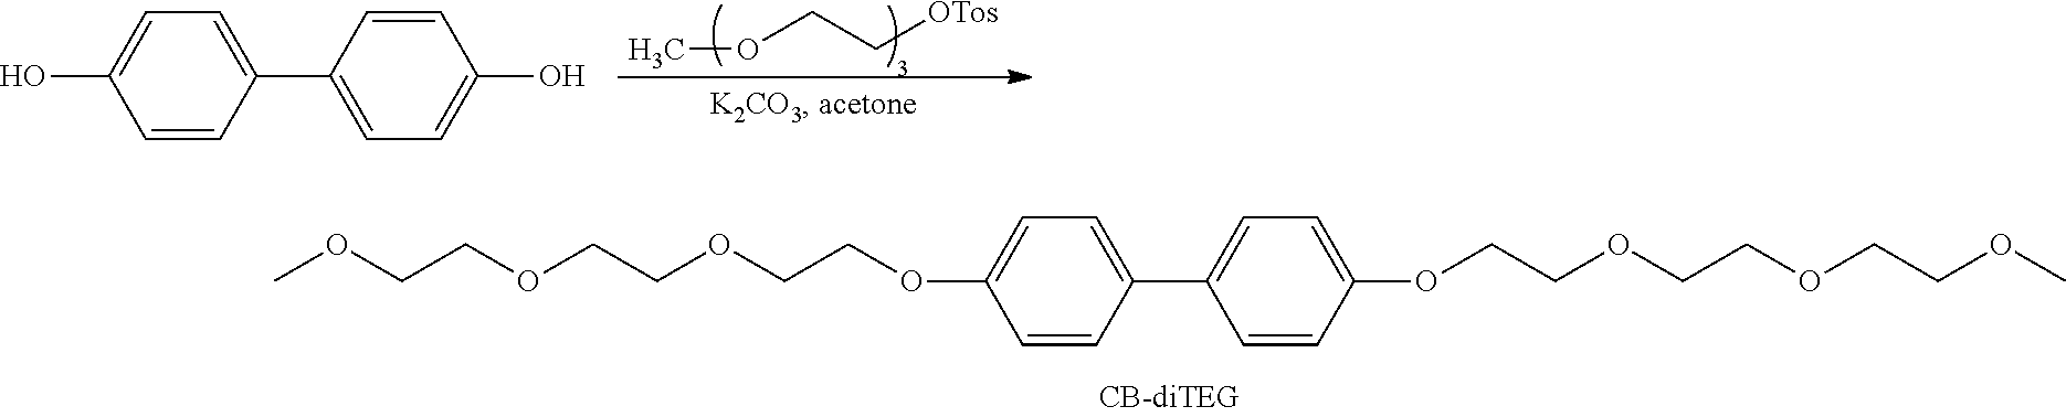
COCC[OTos].C1=CC(C2=CC=C(O)C=C2)=CC=C1O.C1=C(OCCOCCOCCOC)C=CC(C2=CC=C(OCCOCCOCCOC)C=C2)=C1
